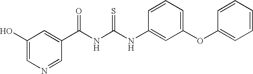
N(C(NC(=O)C1=CC(O)=CN=C1)=S)C1=CC(OC2=CC=CC=C2)=CC=C1
